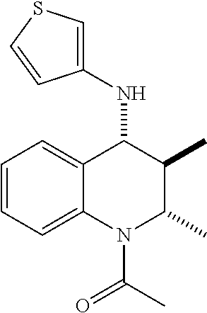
C12=CC=CC=C1C(NC1=CSC=C1)C(C)C(C)N2C(=O)C
